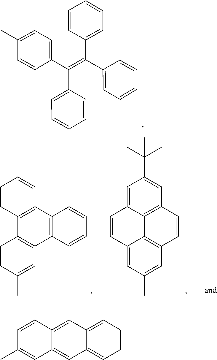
C1(C(C2=CC=CC=C2)=C(C2=CC=CC=C2)C2=CC=C(C)C=C2)=CC=CC=C1.C1=CC=C2C=C3C=C(C)C=CC3=CC2=C1.C1=CC(C)=CC2=C1C1=C(C=CC=C1)C1=C2C=CC=C1.C12=CC(C)=CC3=C1C1=C(C=C(C(C)(C)C)C=C1C=C2)C=C3
